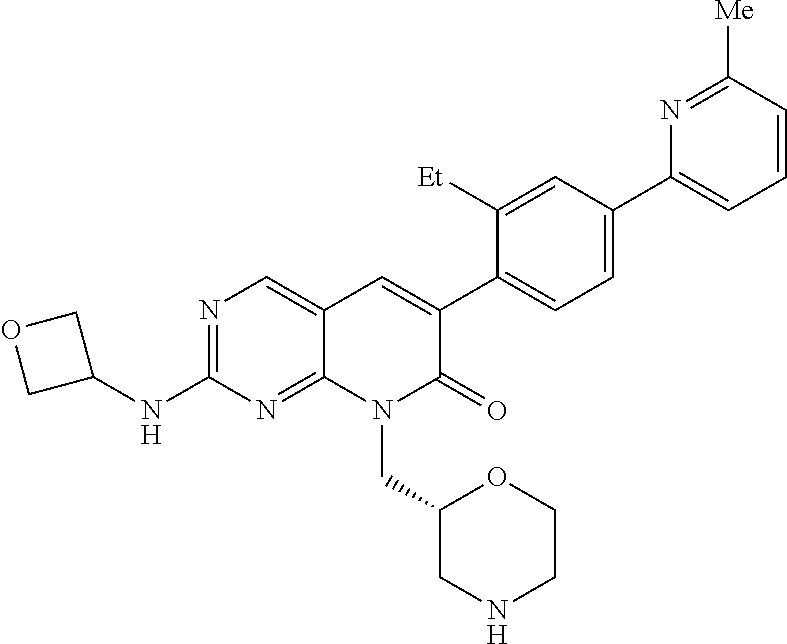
N1=C(NC2COC2)N=C2C(=C1)C=C(C1=CC=C(C3=CC=CC([Me])=N3)C=C1[Et])C(=O)N2CC1CNCCO1
